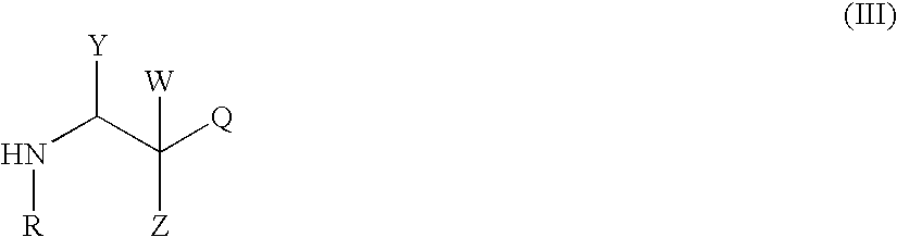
[Y]C(C([Q])([W])[Z])N[R]
